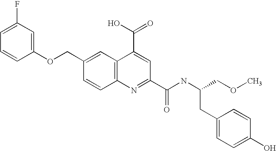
C1(F)=CC=CC(OCC2=CC3=C(C=C2)N=C(C(NC(COC)CC2=CC=C(O)C=C2)=O)C=C3C(O)=O)=C1
